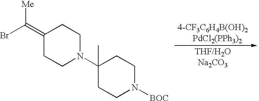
C1(N2CCC(=C(Br)[Me])CC2)(C)CCN([BOC])CC1
